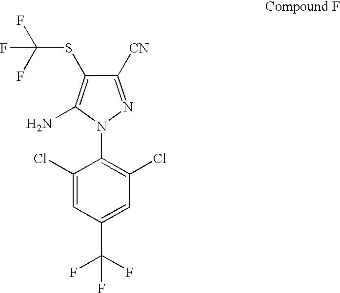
C(SC1=C(N)N(C2=C(Cl)C=C(C(F)(F)F)C=C2Cl)N=C1[CN])(F)(F)F
